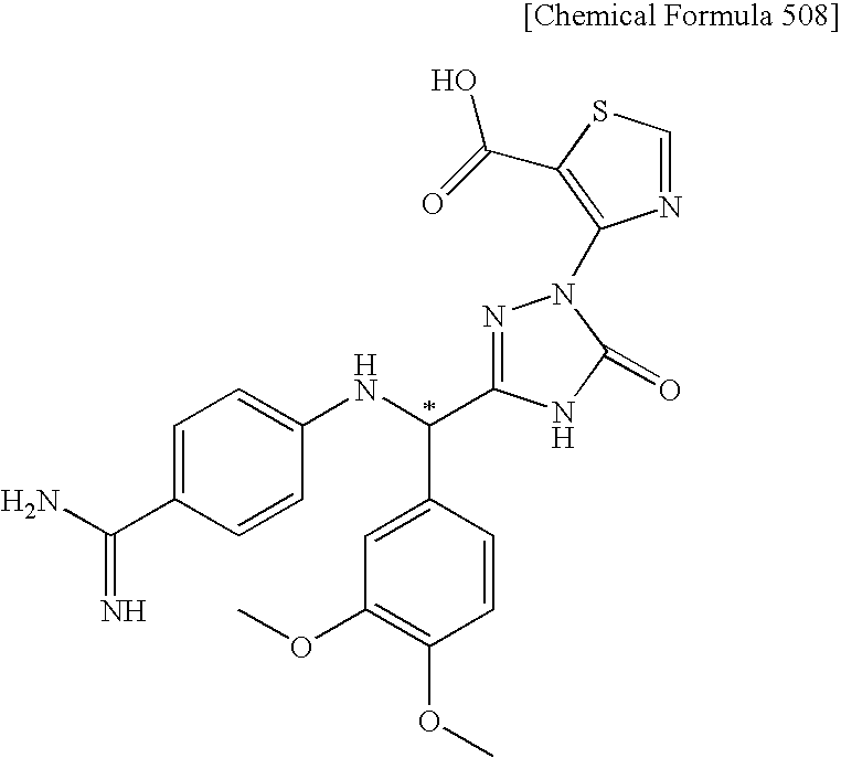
C1=C(C(N)=N)C=CC(NC(C2=CC(OC)=C(OC)C=C2)C2=NN(C3=C(C(=O)O)SC=N3)C(=O)N2)=C1
